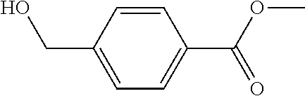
C1=CC(CO)=CC=C1C(OC)=O
